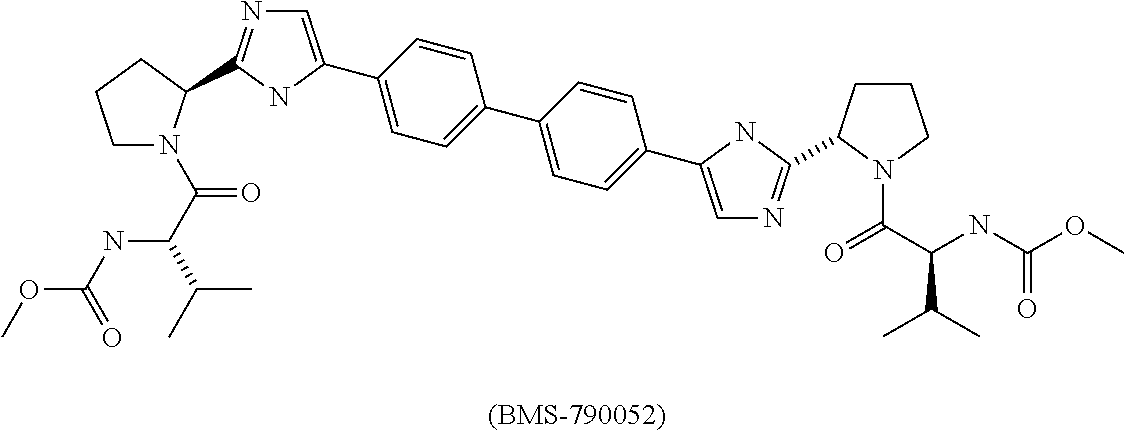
COC(NC(C(=O)N1CCCC1C1=NC=C(C2=CC=C(C3=CC=C(C4=CN=C(C5CCCN5C(C(NC(OC)=O)C(C)C)=O)N4)C=C3)C=C2)N1)C(C)C)=O
